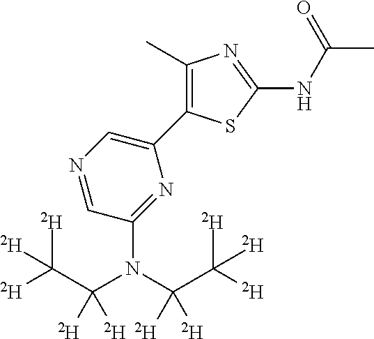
N1=CC(N(C(C([D])([D])[D])([D])[D])C(C([D])([D])[D])([D])[D])=NC(C2=C(C)N=C(NC(C)=O)S2)=C1
